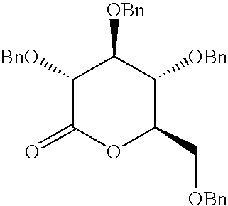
C1([BnO])C(=O)OC(C[OBn])C([OBn])C1[OBn]
